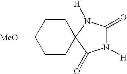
N1([H])C(=O)N([H])C2(C1=O)CCC([MeO])CC2
